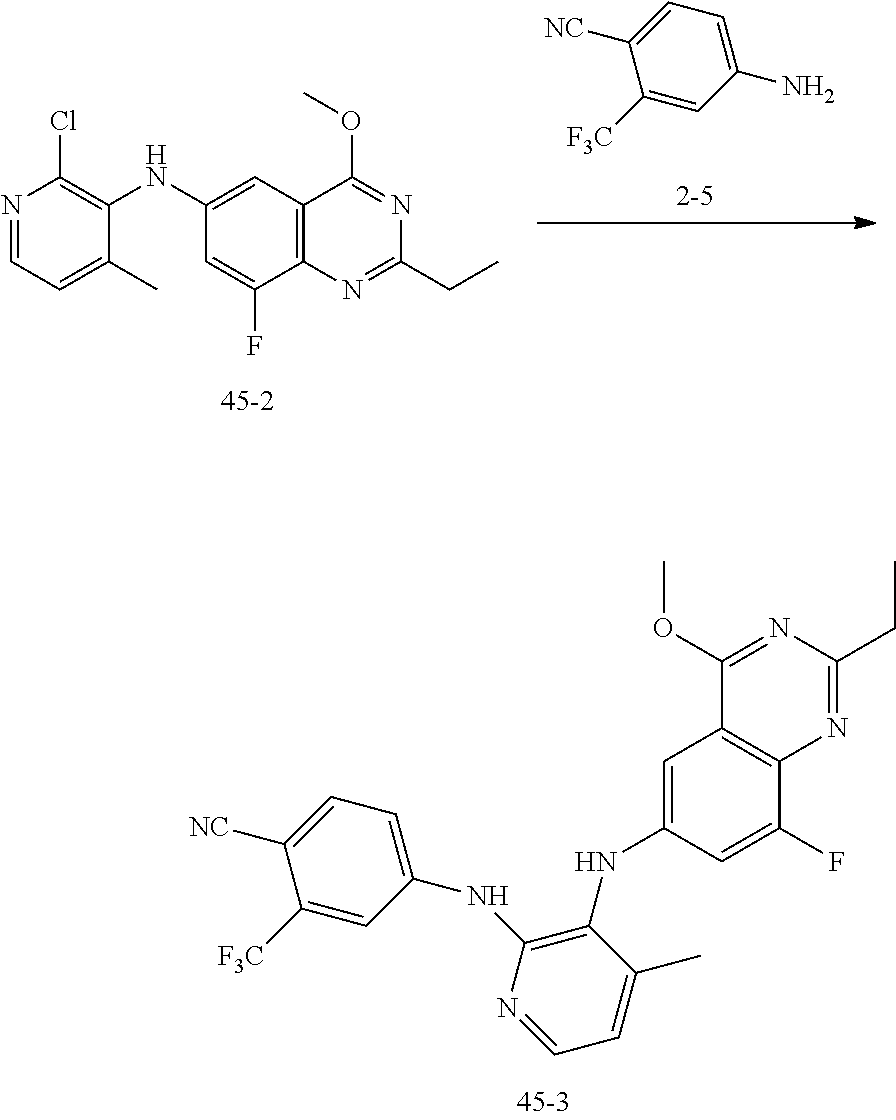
C1(N)=CC=C([NC])C([F3C])=C1.N1=CC=C(C)C(NC2=CC3=C(C(F)=C2)N=C(CC)N=C3OC)=C1Cl.C1(NC2=C(NC3=CC4=C(C(F)=C3)N=C(CC)N=C4OC)C(C)=CC=N2)=CC=C([NC])C([F3C])=C1
